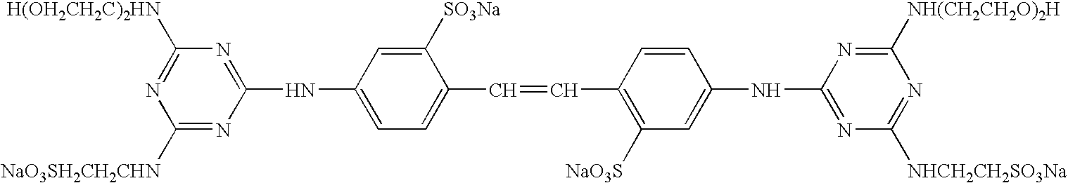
[H(OH2CH2C)2HN]C1=NC([NaO3SH2CH2CHN])=NC(NC2=CC=C(C=CC3=C([NaO3S])C=C(NC4=NC([NHCH2CH2SO3Na])=NC([NH(CH2CH2O)2H])=N4)C=C3)C([SO3Na])=C2)=N1
